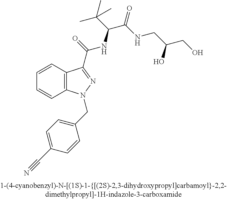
C1=CC2=C(C=C1)N(CC1=CC=C(C#N)C=C1)N=C2C(=O)NC(C(C)(C)C)C(=O)NCC(CO)O
